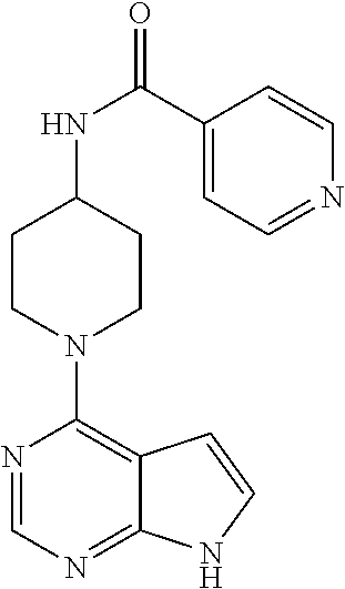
N1=CN=C2C(=C1N1CCC(NC(=O)C3=CC=NC=C3)CC1)C=CN2
